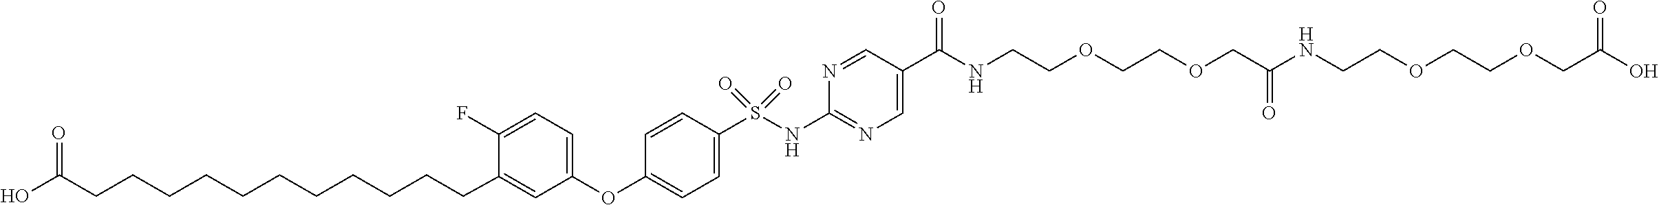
O(C1=CC=C(S(NC2=NC=C(C(=O)NCCOCCOCC(NCCOCCOCC(O)=O)=O)C=N2)(=O)=O)C=C1)C1=CC=C(F)C(CCCCCCCCCCCC(O)=O)=C1
